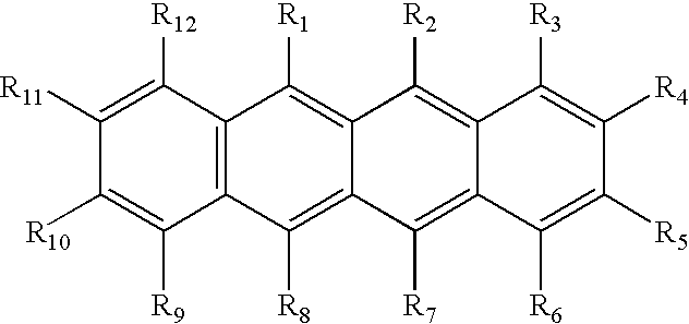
C12=C(C([R8])=C3C(=C1[R1])C([R2])=C1C(=C3[R7])C([R6])=C([R5])C([R4])=C1[R3])C([R9])=C([R10])C([R11])=C2[R12]
